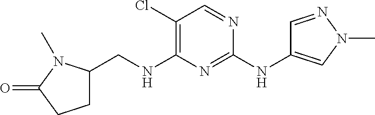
C1(Cl)=C(NCC2CCC(=O)N2C)N=C(NC2=CN(C)N=C2)N=C1
